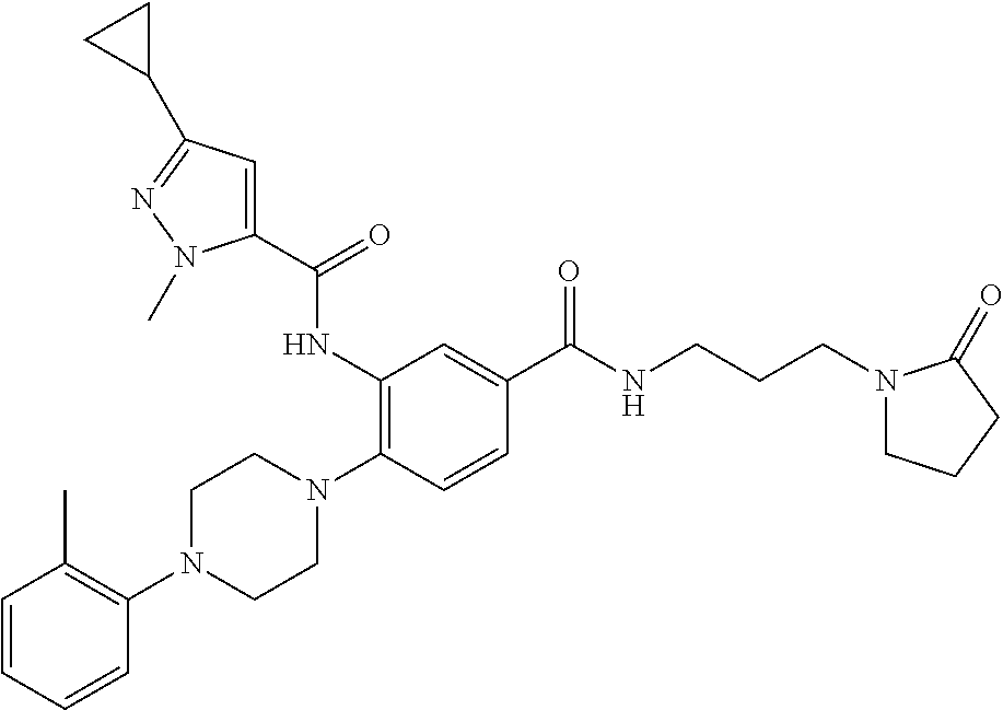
C1=CC=CC(N2CCN(C3=C(NC(C4=CC(C5CC5)=NN4C)=O)C=C(C(NCCCN4CCCC4=O)=O)C=C3)CC2)=C1C
